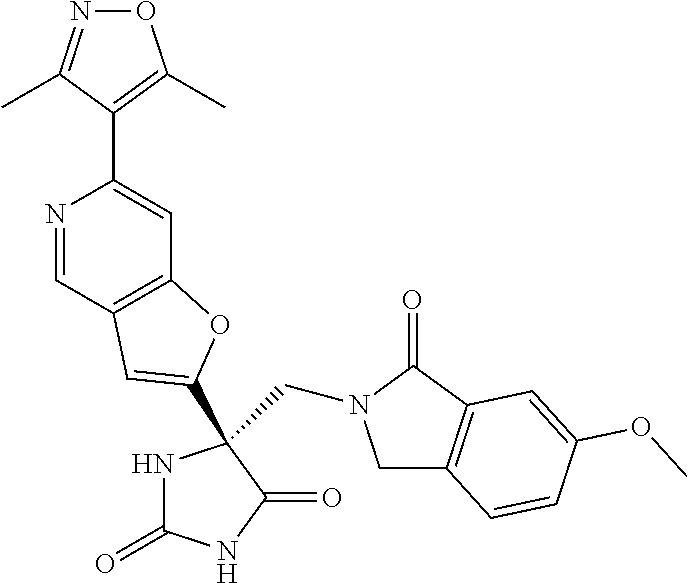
C1C2=C(C(=O)N1CC1(C3=CC4=C(C=C(C5=C(C)ON=C5C)N=C4)O3)NC(=O)NC1=O)C=C(OC)C=C2
